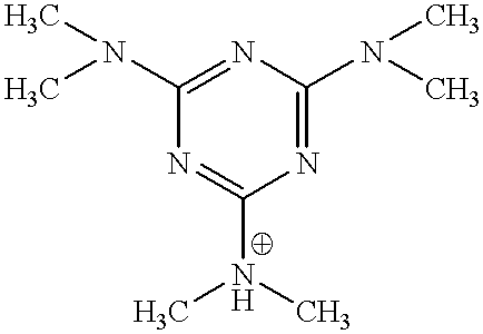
N1=C(N(C)C)N=C(N(C)C)N=C1N(C)C
